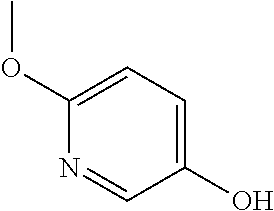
C1(O)=CC=C(OC)N=C1
